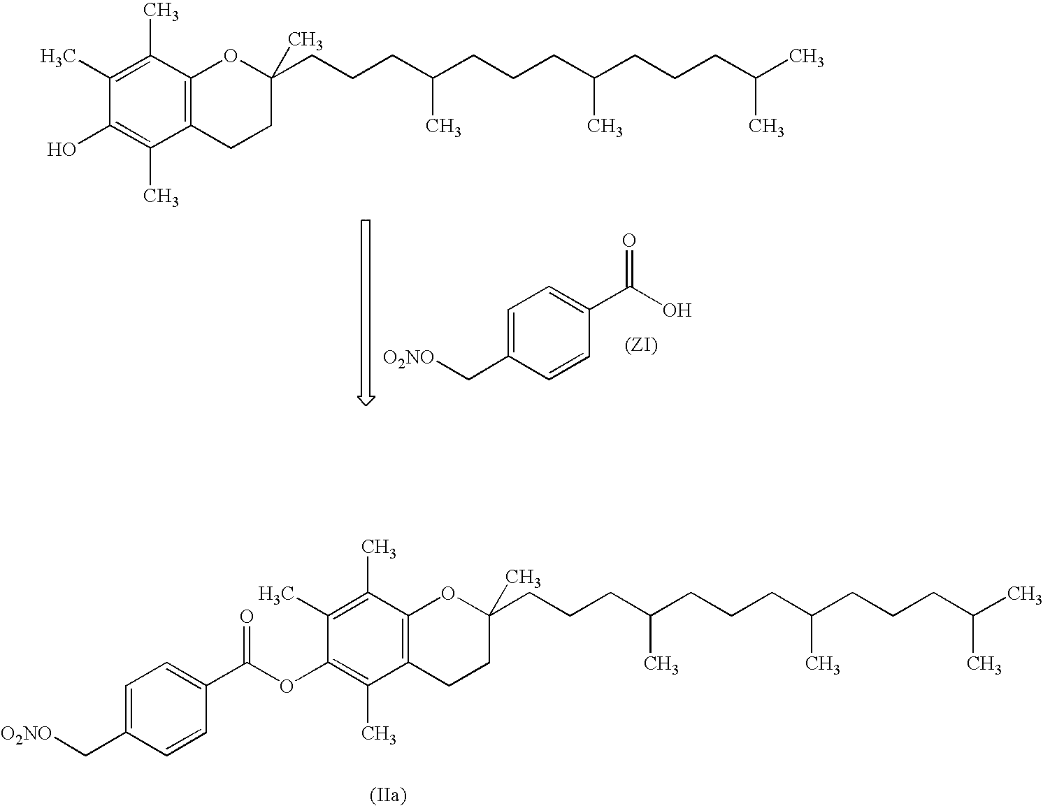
OC1=C(C)C2=C(C(C)=C1C)OC(C)(CCCC(C)CCCC(C)CCCC(C)C)CC2.C1=C(C[O2NO])C=CC(C(=O)O)=C1.C1=C(C[O2NO])C=CC(C(OC2=C(C)C3=C(C(C)=C2C)OC(C)(CCCC(C)CCCC(C)CCCC(C)C)CC3)=O)=C1
